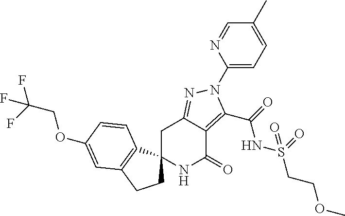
C1C2=NN(C3=CC=C(C)C=N3)C(C(=O)NS(CCOC)(=O)=O)=C2C(=O)NC12CCC1=C2C=CC(OCC(F)(F)F)=C1
